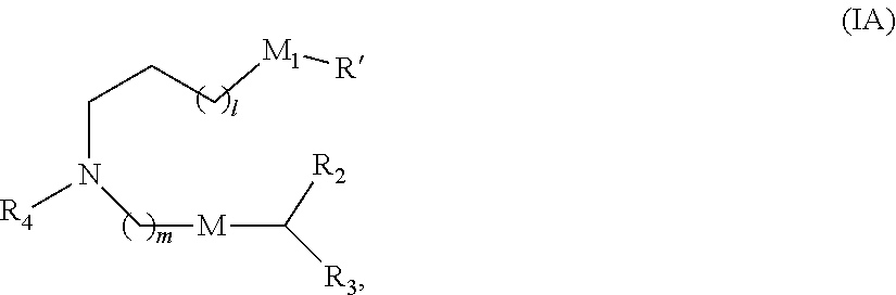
[R4]N(CCC[M1][R])C[M]C([R3])[R2]
